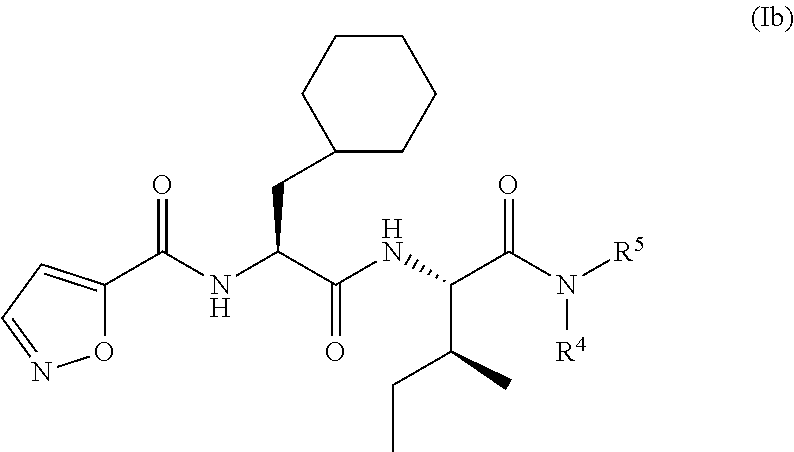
C(NC(C(NC(C(=O)N([R4])[R5])C(CC)C)=O)CC1CCCCC1)(=O)C1=CC=NO1
